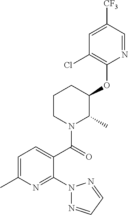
N1(C2=NC(C)=CC=C2C(=O)N2C(C)C(OC3=C(Cl)C=C([CF3])C=N3)CCC2)N=CC=N1
